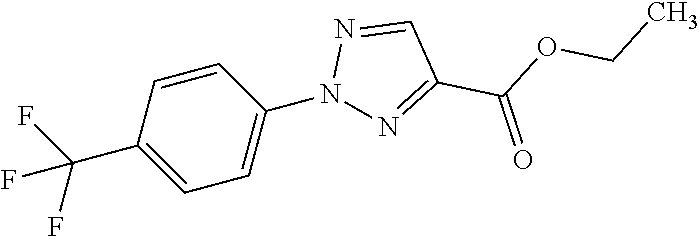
C1=C(C(F)(F)F)C=CC(N2N=C(C(=O)OCC)C=N2)=C1
